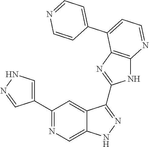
C1(C2=NC=C3C(=C2)C(C2=NC4=C(N2)N=CC=C4C2=CC=NC=C2)=NN3)=CNN=C1
